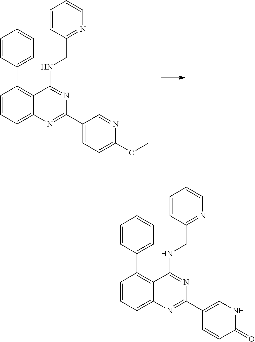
C1=CC=C2C(=C1C1=CC=CC=C1)C(NCC1=NC=CC=C1)=NC(C1=CC=C(OC)N=C1)=N2.C1=CC=C2C(=C1C1=CC=CC=C1)C(NCC1=NC=CC=C1)=NC(C1=CNC(=O)C=C1)=N2
